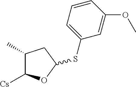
C1(C)C([Cs])OC(SC2=CC=CC(OC)=C2)C1
